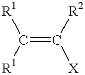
C(=C([X])[R2])([R1])[R1]
